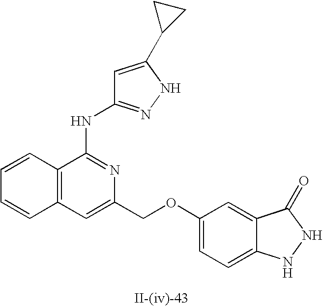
C12=C(C=C(COC3=CC=C4C(=C3)C(=O)NN4)N=C1NC1=NNC(C3CC3)=C1)C=CC=C2
